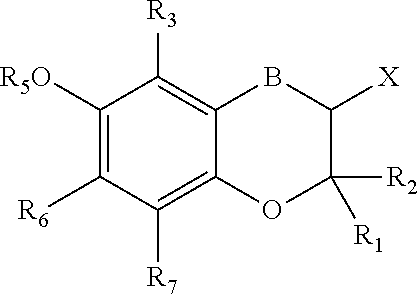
C12=C([R3])C([R5O])=C([R6])C([R7])=C1OC([R1])([R2])C([X])B2
